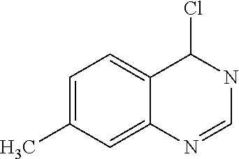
C1=C(C)C=C2C(=C1)C(Cl)NC=N2
